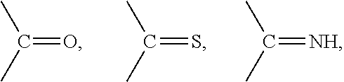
CC(C)=O.CC(C)=S.CC(C)=[NH]
